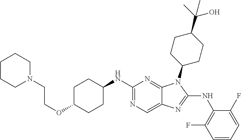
N1=C(NC2CCC(OCCN3CCCCC3)CC2)N=C2C(=C1)N=C(NC1=C(F)C=CC=C1F)N2C1CCC(C(O)(C)C)CC1
